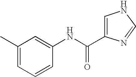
C1=CC(NC(C2=CNC=N2)=O)=CC(C)=C1
